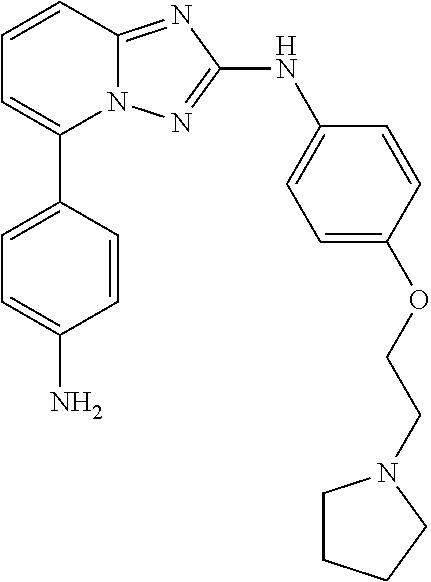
C1=CC2=NC(NC3=CC=C(OCCN4CCCC4)C=C3)=NN2C(C2=CC=C(N)C=C2)=C1
